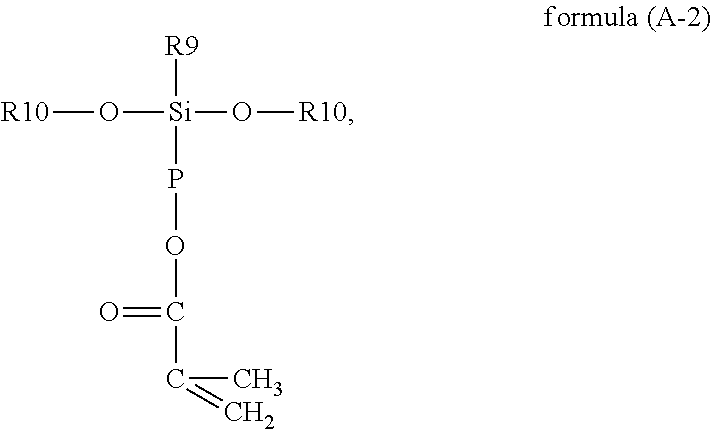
[R9][Si](POC(C(C)=C)=O)(O[R10])O[R10]
